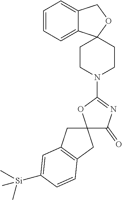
C1CN(C2=NC(=O)C3(O2)CC2=C(C3)C=CC([Si](C)(C)C)=C2)CCC12C1=CC=CC=C1CO2
